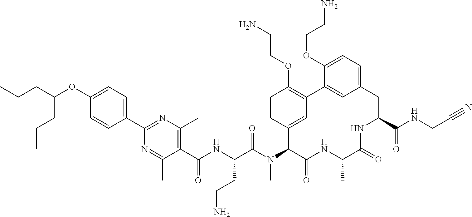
C1(C(NC(C(N(C2C(=O)NC(C)C(=O)NC(C(NCC#N)=O)CC3=CC=C(OCCN)C(=C3)C3=C(OCCN)C=CC2=C3)C)=O)CCN)=O)=C(C)N=C(C2=CC=C(OC(CCC)CCC)C=C2)N=C1C
